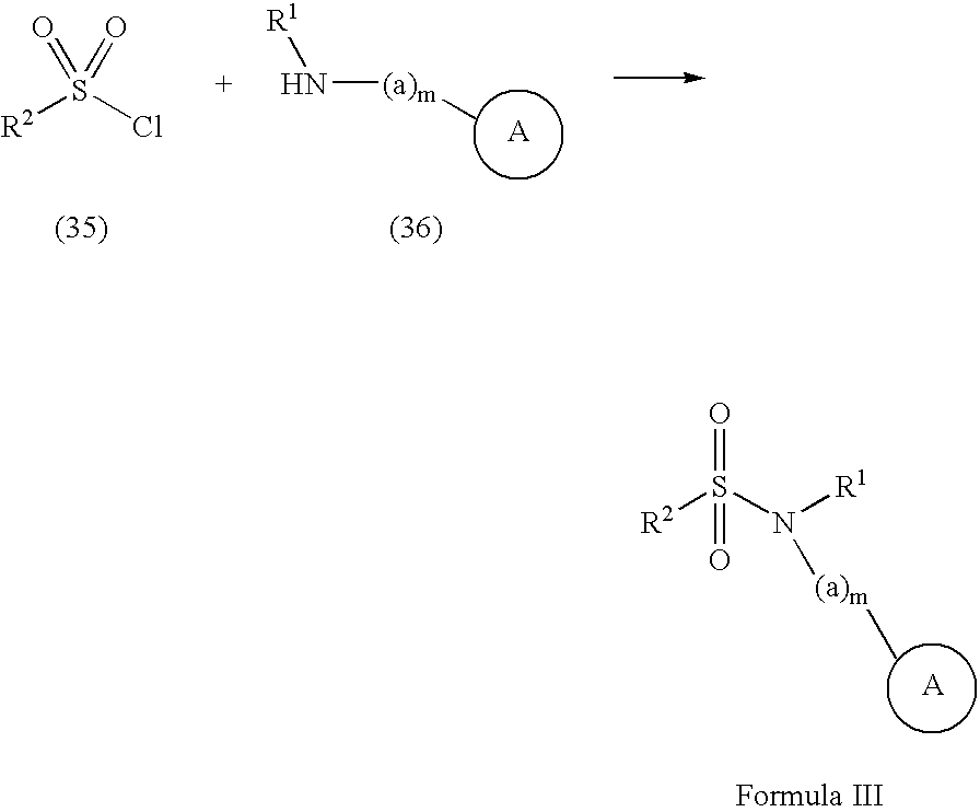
N([(a)m]C)[R1].[R2]S(Cl)(=O)=O.[R2]S(N([R1])[(a)m]C)(=O)=O
